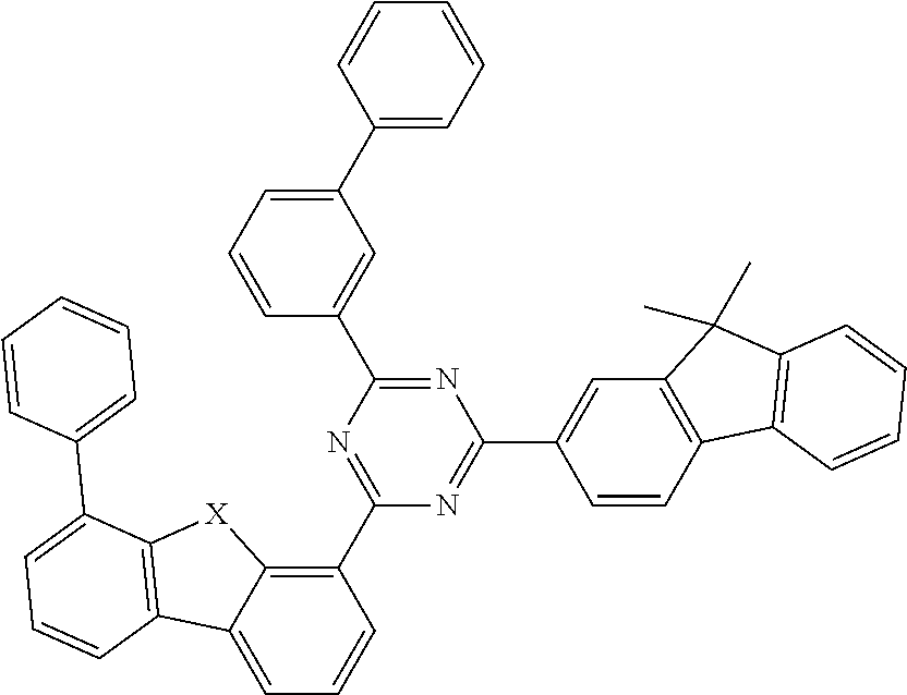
C1(C2=CC(C3=CC=CC=C3)=CC=C2)=NC(C2=CC3=C(C=C2)C2=C(C3(C)C)C=CC=C2)=NC(C2=C3C(=CC=C2)C2=C([X]3)C(C3=CC=CC=C3)=CC=C2)=N1
